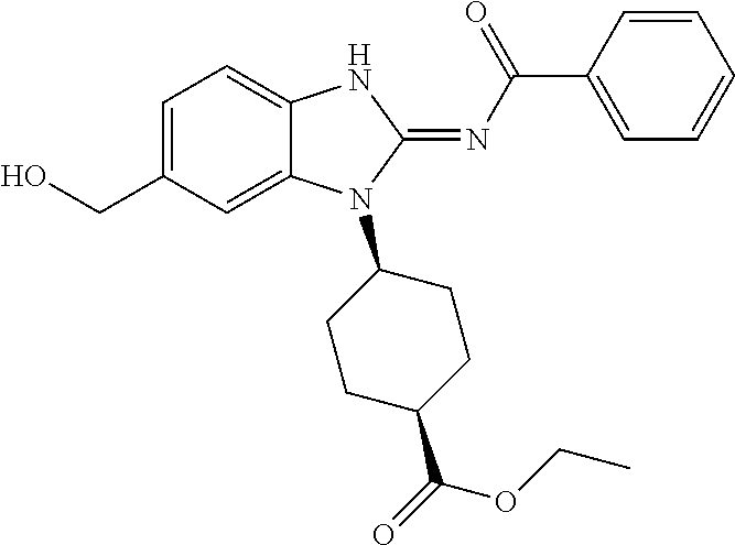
OCC1=CC=C2C(=C1)N(C1CCC(C(=O)OCC)CC1)C(=NC(C1=CC=CC=C1)=O)N2
